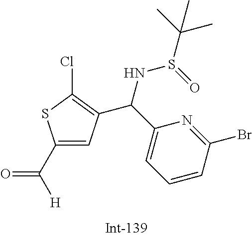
C([H])(=O)C1=CC(C(C2=CC=CC(Br)=N2)NS(C(C)(C)C)=O)=C(Cl)S1
